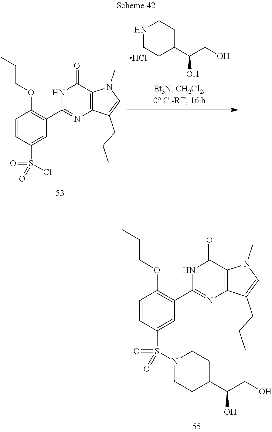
C1=CC(S(=O)(N2CCC(C(CO)O)CC2)=O)=CC(C2=NC3=C(C(=O)N2)N(C)C=C3CCC)=C1OCCC.N1CCC(C(CO)O)CC1.Cl.C1=CC(S(=O)(Cl)=O)=CC(C2=NC3=C(C(=O)N2)N(C)C=C3CCC)=C1OCCC
